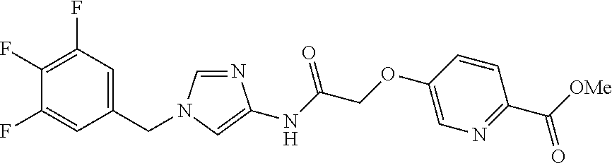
C1(CN2C=NC(NC(COC3=CN=C(C(=O)[OMe])C=C3)=O)=C2)=CC(F)=C(F)C(F)=C1
